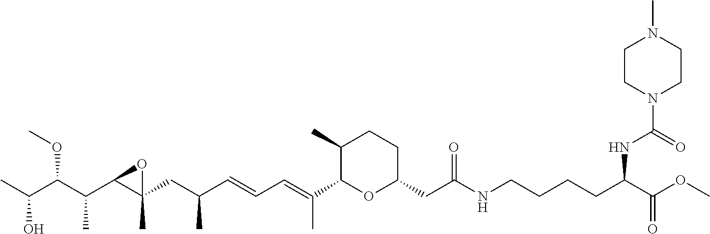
C1(C)C(C(=CC=CC(CC2(C)C(C(C(C(C)O)OC)C)O2)C)C)OC(CC(NCCCCC(C(OC)=O)NC(N2CCN(C)CC2)=O)=O)CC1
